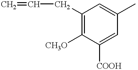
C=CCC1=C([CH3O])C([COOH])=CC(C)=C1
